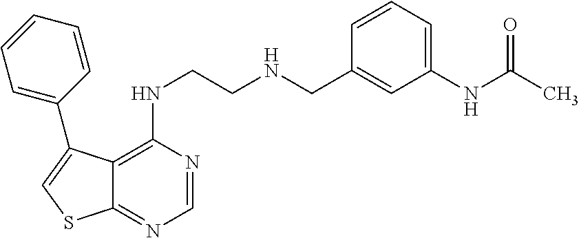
C12=C(NCCNCC3=CC(NC(=O)C)=CC=C3)N=CN=C1SC=C2C1=CC=CC=C1
